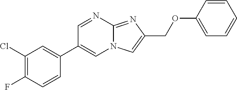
C12=NC(COC3=CC=CC=C3)=CN1C=C(C1=CC(Cl)=C(F)C=C1)C=N2
